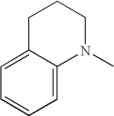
C1=C2C(=CC=C1)CCCN2C
